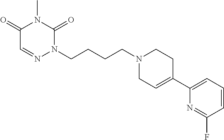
N1(CCCCN2C(=O)N(C)C(=O)C=N2)CC=C(C2=CC=CC(F)=N2)CC1
